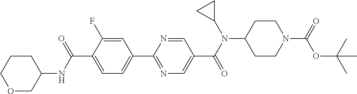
C1(C(NC2CCCOC2)=O)=CC=C(C2=NC=C(C(N(C3CC3)C3CCN(C(=O)OC(C)(C)C)CC3)=O)C=N2)C=C1F
